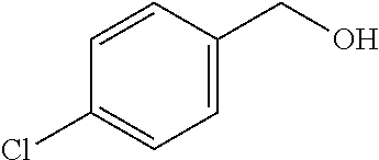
C1=CC(CO)=CC=C1Cl
